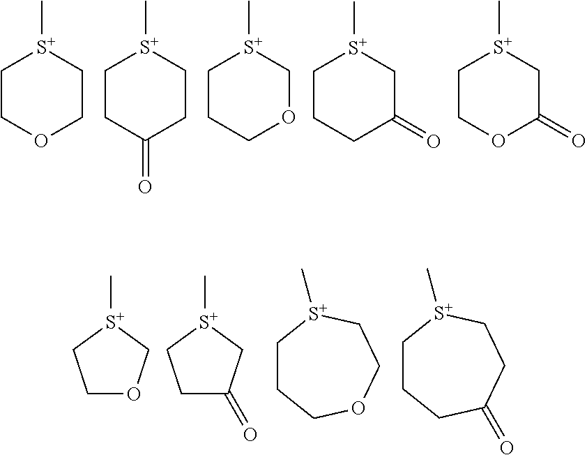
C1COCC[S+]1C.C1CC(=O)CC[S+]1C.C1CCOC[S+]1C.C1CCC(=O)C[S+]1C.C1COC(=O)C[S+]1C.C1C(=O)C[S+](C)C1.C1CCOCC[S+]1C.C1CCC(=O)CC[S+]1C.C1OC[S+](C)C1
